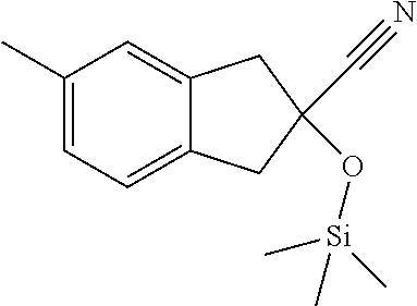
C1(C)=CC=C2C(=C1)CC(C#N)(O[Si](C)(C)C)C2
